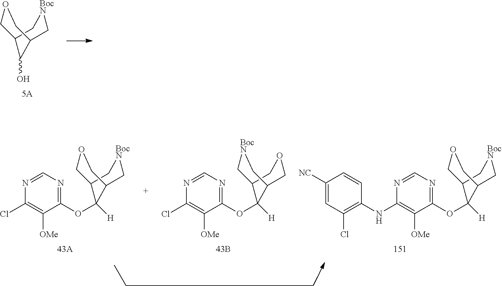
C12C(O)C(C[BocN]C1)COC2.N1=CN=C(OC2([H])C3C[BocN]CC2COC3)C([OMe])=C1Cl.N1=CN=C(OC2([H])C3COCC2C[BocN]C3)C([OMe])=C1Cl.C1([NC])=CC(Cl)=C(NC2=C([OMe])C(OC3([H])C4C[BocN]CC3COC4)=NC=N2)C=C1
